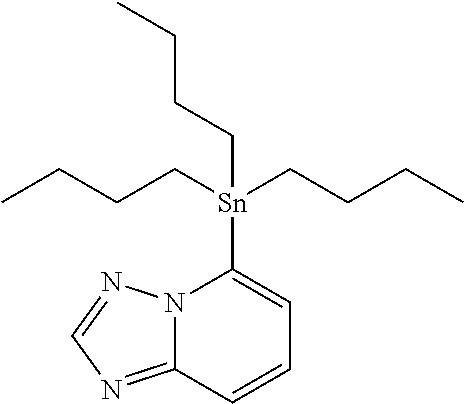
[Sn](C1=CC=CC2=NC=NN12)(CCCC)(CCCC)CCCC
